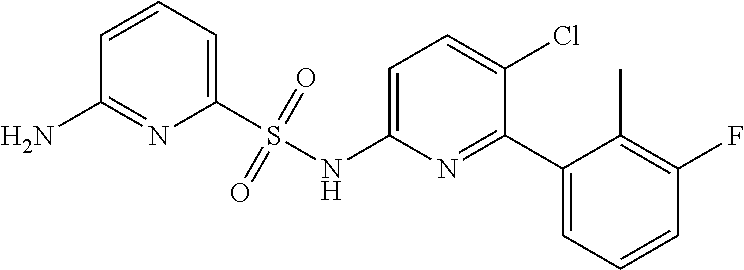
C1=CC=C(S(NC2=CC=C(Cl)C(C3=CC=CC(F)=C3C)=N2)(=O)=O)N=C1N
